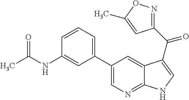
CC(NC1=CC(C2=CN=C3C(=C2)C(C(=O)C2=NOC(C)=C2)=CN3)=CC=C1)=O
